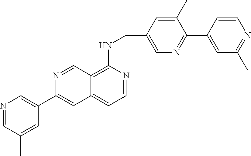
C1=C(C2=CC3=CC=NC(NCC4=CN=C(C5=CC(C)=NC=C5)C(C)=C4)=C3C=N2)C=C(C)C=N1
